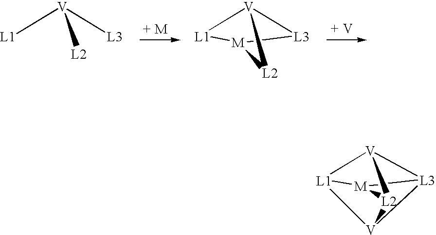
[L1][V]([L3])[L2].[L1]1[V]2[L3][M]1[L2]2.[L1]12[V]3[L3]4[V]1[L2]3[M]24
